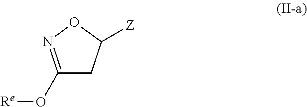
C1(O[Re])=NOC([Z])C1
